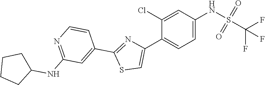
C1(Cl)=CC(NS(=O)(=O)C(F)(F)F)=CC=C1C1=CSC(C2=CC(NC3CCCC3)=NC=C2)=N1
